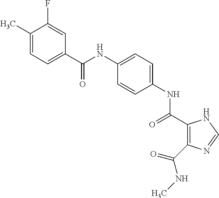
C(NC1=CC=C(NC(=O)C2=C(C(NC)=O)N=CN2)C=C1)(=O)C1=CC=C(C)C(F)=C1
